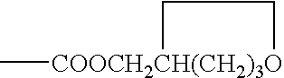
C[COOCH2CH(CH2)3O]1CC1
